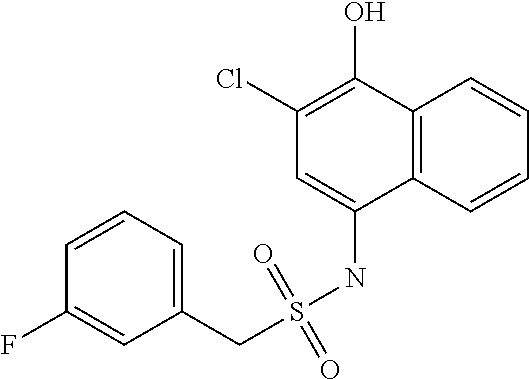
C1(CS(NC2=CC(Cl)=C(O)C3=C2C=CC=C3)(=O)=O)=CC=CC(F)=C1
